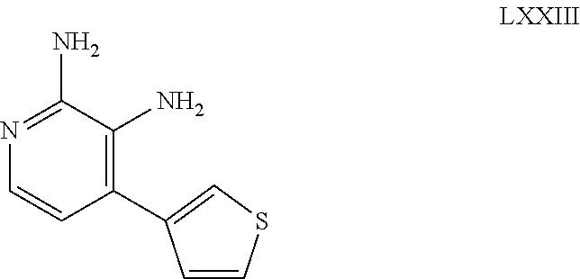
C1(C2=CSC=C2)=C(N)C(N)=NC=C1
